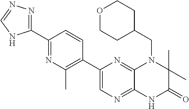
C12=NC=C(C3=C(C)N=C(C4=NN=CN4)C=C3)N=C1N(CC1CCOCC1)C(C)(C)C(=O)N2
